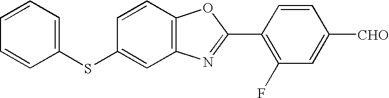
C1=CC=C(SC2=CC3=C(C=C2)OC(C2=C(F)C=C([CHO])C=C2)=N3)C=C1
